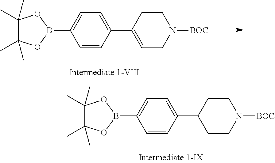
C1(C)(C)C(C)(C)OB(C2=CC=C(C3=CCN([BOC])CC3)C=C2)O1.C1(C)(C)C(C)(C)OB(C2=CC=C(C3CCN([BOC])CC3)C=C2)O1
